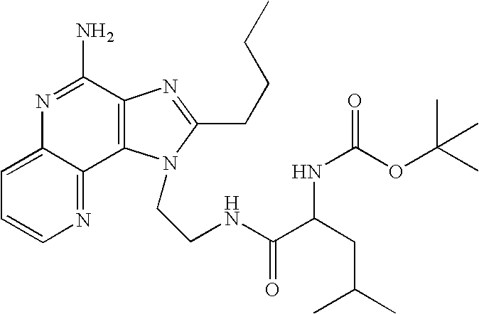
C1=C2C(=NC=C1)C1=C(C(N)=N2)N=C(CCCC)N1CCNC(C(CC(C)C)NC(OC(C)(C)C)=O)=O
